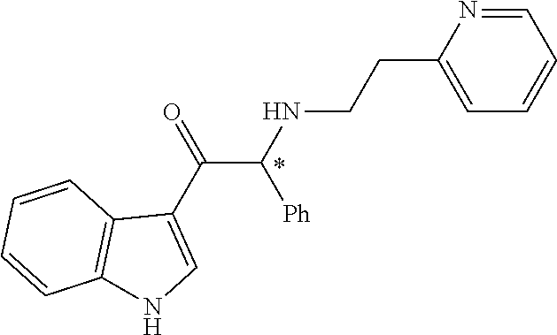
C1=NC(CCNC(C(C2=CNC3=C2C=CC=C3)=O)[Ph])=CC=C1
